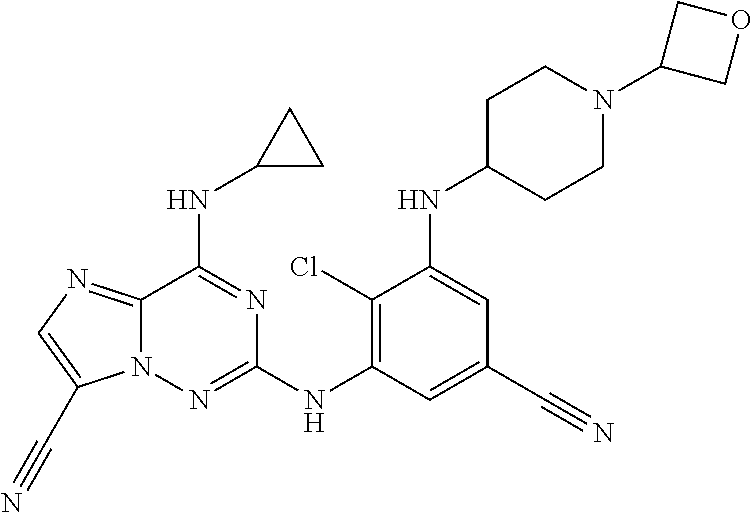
C1(Cl)=C(NC2=NN3C(=NC=C3C#N)C(NC3CC3)=N2)C=C(C#N)C=C1NC1CCN(C2COC2)CC1
